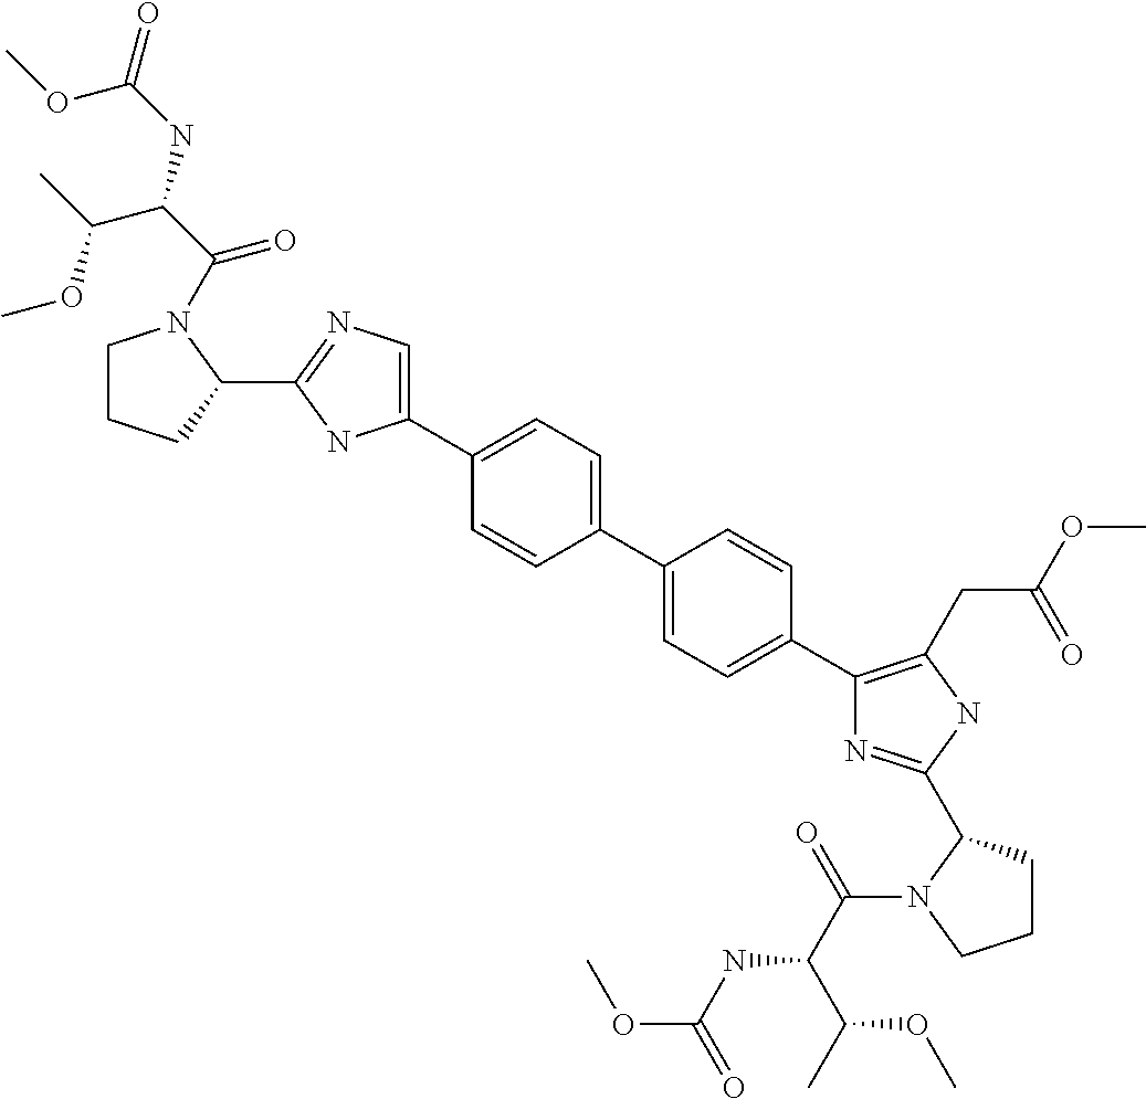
C1(C2=CC=C(C3=CC=C(C4=C(CC(OC)=O)NC(C5CCCN5C(=O)C(C(C)OC)NC(OC)=O)=N4)C=C3)C=C2)=CN=C(C2N(C(=O)C(NC(=O)OC)C(C)OC)CCC2)N1
